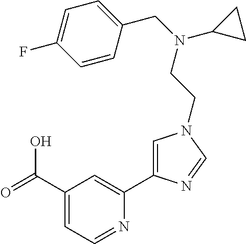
C1(C(=O)O)=CC=NC(C2=CN(CCN(CC3=CC=C(F)C=C3)C3CC3)C=N2)=C1
